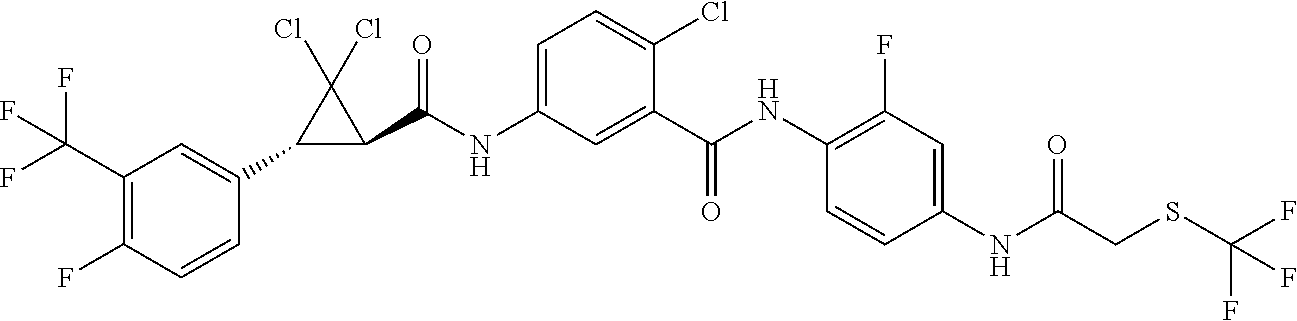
S(C(F)(F)F)CC(NC1=CC(F)=C(NC(C2=CC(NC(C3C(C4=CC(C(F)(F)F)=C(F)C=C4)C3(Cl)Cl)=O)=CC=C2Cl)=O)C=C1)=O
